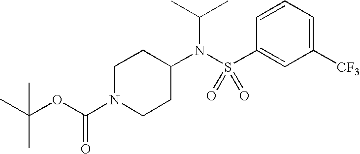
C1([CF3])=CC=CC(S(N(C2CCN(C(OC(C)(C)C)=O)CC2)C(C)C)(=O)=O)=C1
